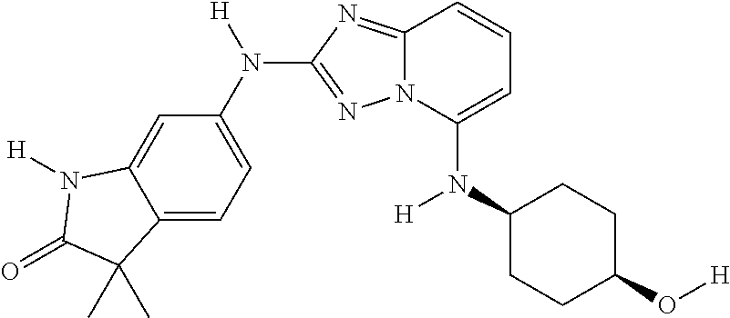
C1(N(C2=CC=CC3=NC(N(C4=CC=C5C(=C4)N([H])C(=O)C5(C)C)[H])=NN23)[H])CCC(O[H])CC1
